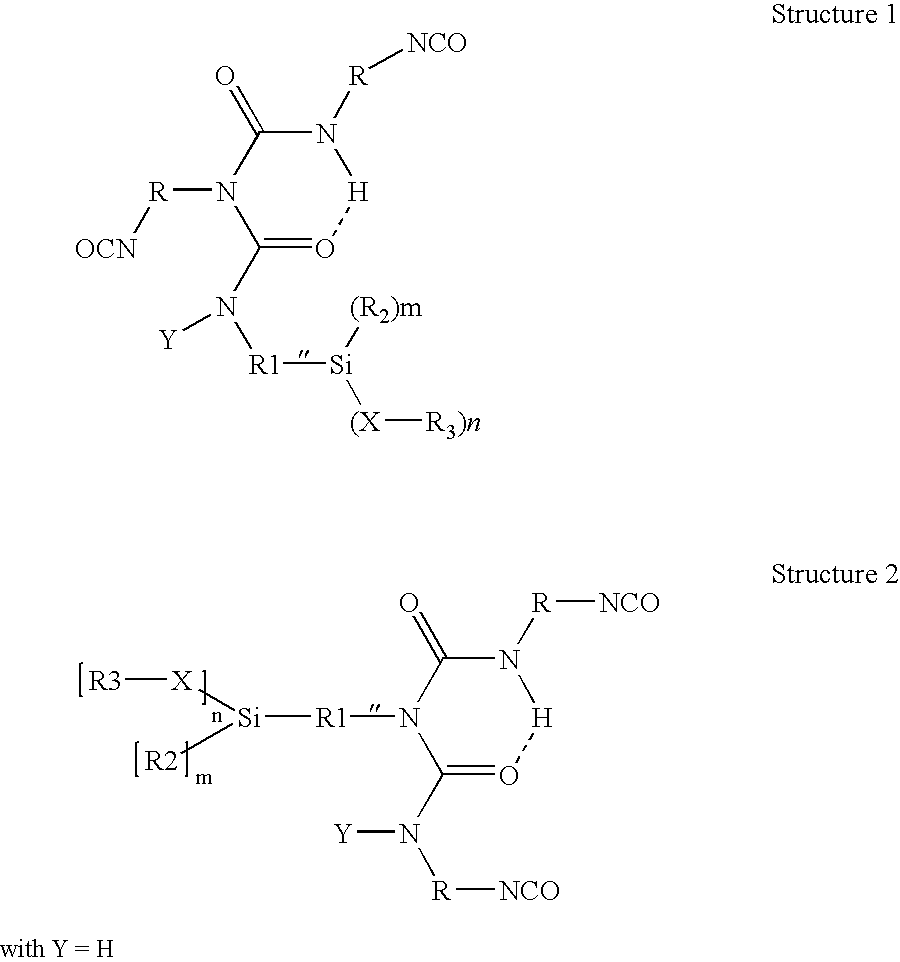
C1(=O)N([R][OCN])C(N([R1][Si]([(X][R3)n])[(R2)m])[Y])=O[H]N1[R][NCO].C1(=O)N([R1][Si]([R2])[X][R3])C(N([Y])[R][NCO])=O[H]N1[R][NCO]
